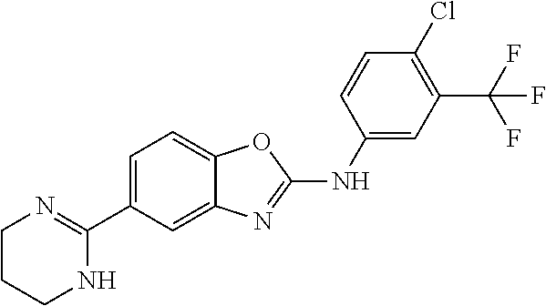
C1=C(C2=NCCCN2)C=C2C(=C1)OC(NC1=CC(C(F)(F)F)=C(Cl)C=C1)=N2
